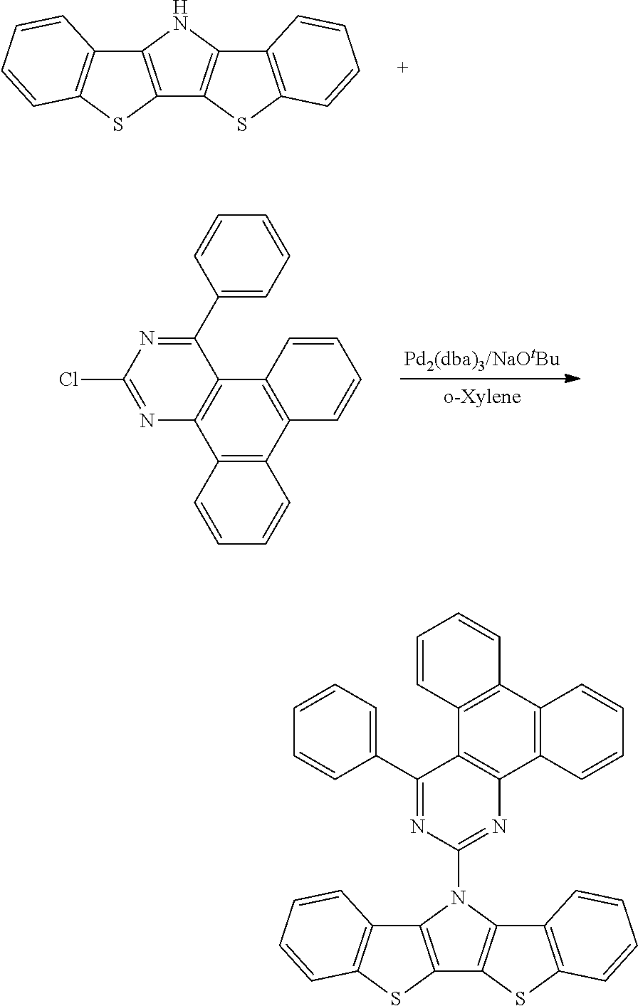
C12=C(C=CC=C1)SC1=C2NC2=C1SC1=C2C=CC=C1.C12=C(C3=C(C4=C1C(C1=CC=CC=C1)=NC(Cl)=N4)C=CC=C3)C=CC=C2.C12=C(C=CC=C1)SC1=C2N(C2=NC3=C(C4=C(C5=C3C=CC=C5)C=CC=C4)C(C3=CC=CC=C3)=N2)C2=C1SC1=C2C=CC=C1
